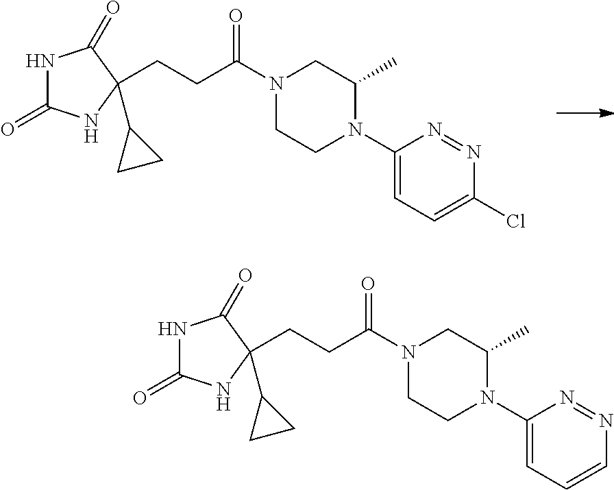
N1C(=O)NC(CCC(N2CCN(C3=CC=C(Cl)N=N3)C(C)C2)=O)(C2CC2)C1=O.N1C(=O)NC(CCC(N2CCN(C3=CC=CN=N3)C(C)C2)=O)(C2CC2)C1=O
